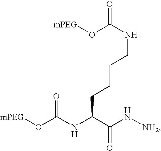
N([NH2])C(=O)C(NC(O[mPEG])=O)CCCCNC(O[mPEG])=O
